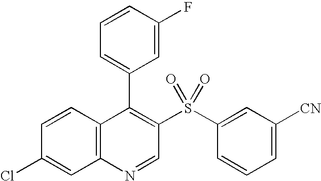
C12=C(C=CC(Cl)=C1)C(C1=CC=CC(F)=C1)=C(S(C1=CC([CN])=CC=C1)(=O)=O)C=N2
